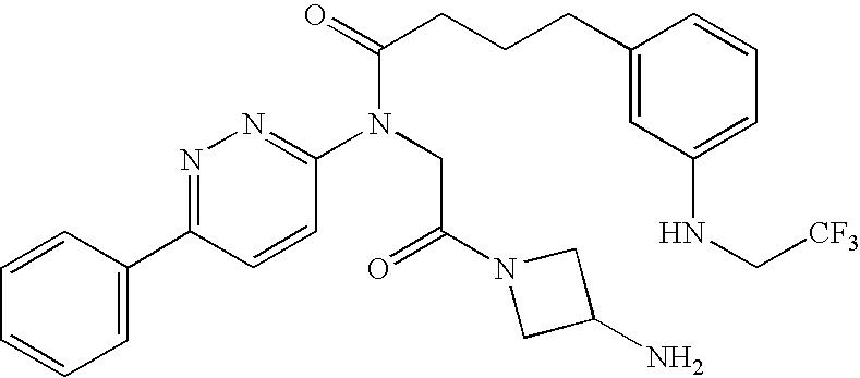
N1=C(C2=CC=CC=C2)C=CC(N(CC(=O)N2CC(N)C2)C(CCCC2=CC(NC[CF3])=CC=C2)=O)=N1
